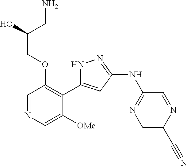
C1=NC=C([OMe])C(C2=CC(NC3=NC=C(C#N)N=C3)=NN2)=C1OCC(CN)O
